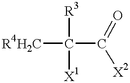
[R4H2C]C(C([X2])=O)([R3])[X1]
